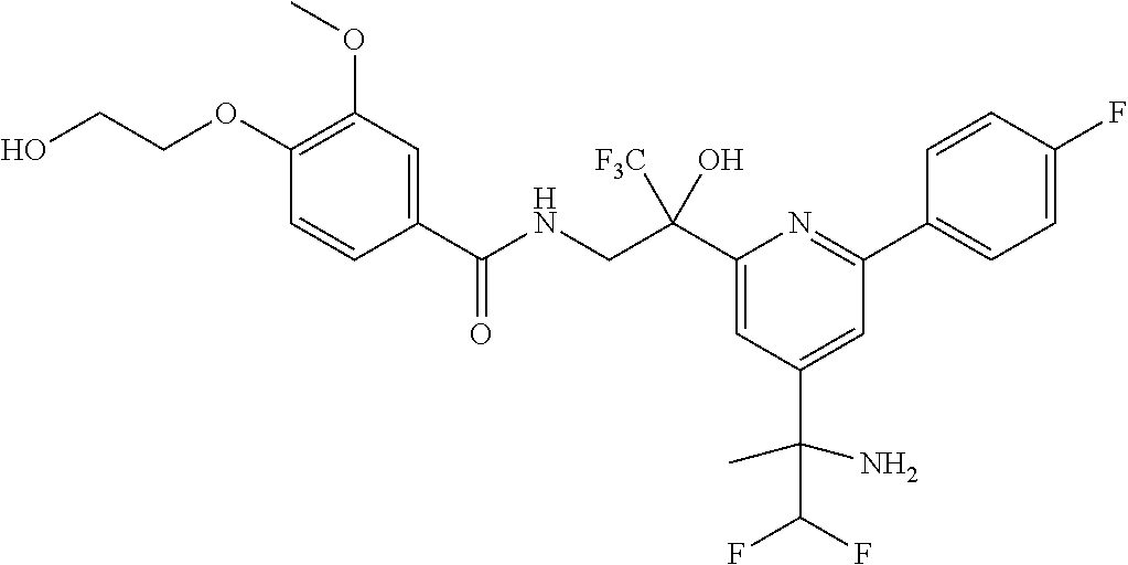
C1(C(CNC(=O)C2=CC(OC)=C(OCCO)C=C2)([F3C])O)=CC(C(C(F)F)(N)C)=CC(C2=CC=C(F)C=C2)=N1
